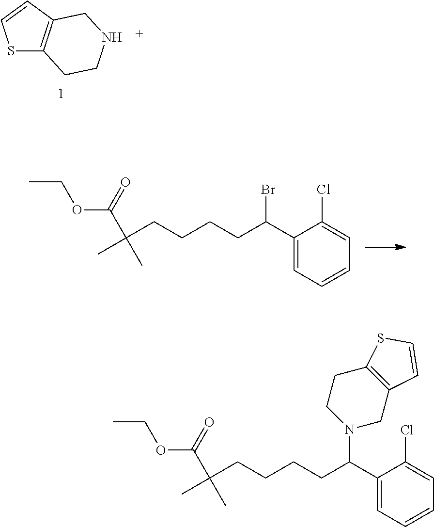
CCOC(C(C)(CCCCC(C1=CC=CC=C1Cl)N1CC2=C(CC1)SC=C2)C)=O.S1C2=C(C=C1)CNCC2.CCOC(C(C)(CCCCC(C1=CC=CC=C1Cl)Br)C)=O
